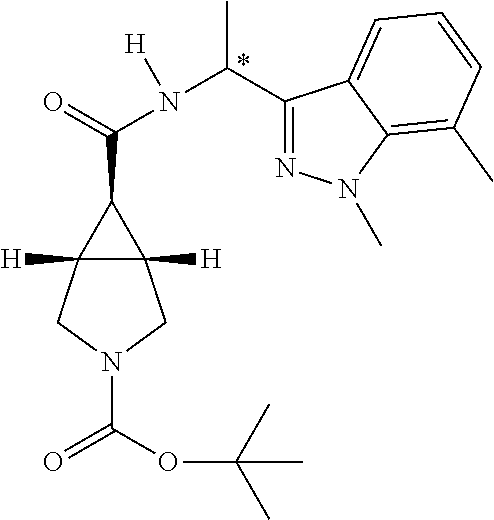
C12([H])C([H])(C1C(=O)N(C(C1=NN(C)C3=C(C)C=CC=C13)C)[H])CN(C(OC(C)(C)C)=O)C2
